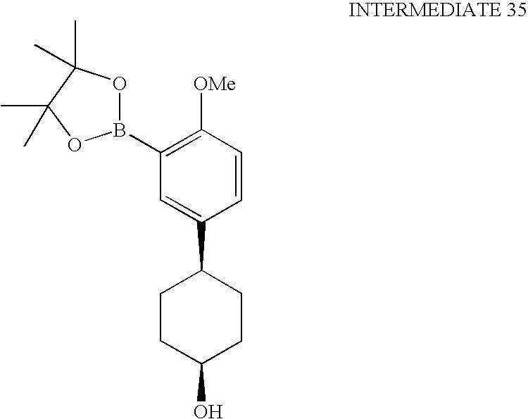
C1([OMe])=C(B2OC(C)(C)C(C)(C)O2)C=C(C2CCC(O)CC2)C=C1
